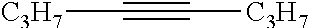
C(#C[C3H7])[C3H7]
